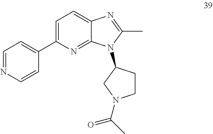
C1=C(C2=CC=NC=C2)N=C2C(=C1)N=C(C)N2C1CCN(C(C)=O)C1
